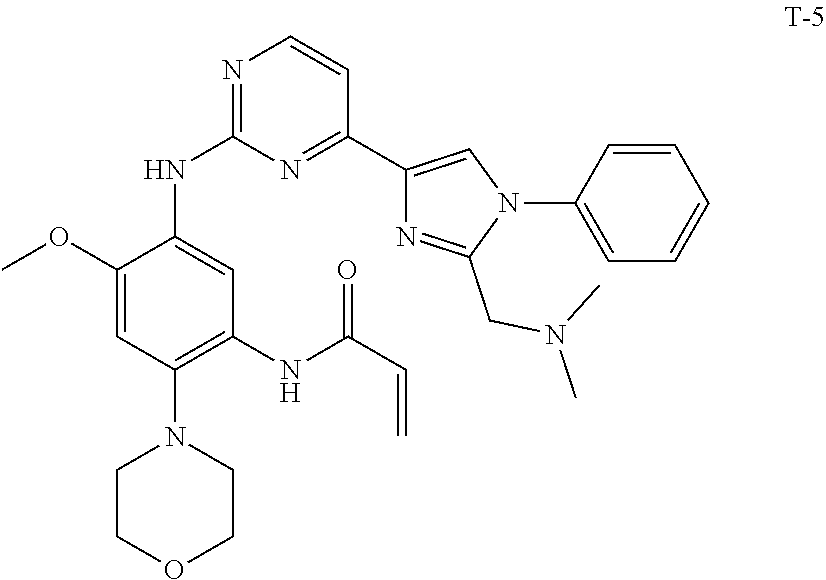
C1N(C2=C(NC(C=C)=O)C=C(NC3=NC=CC(C4=CN(C5=CC=CC=C5)C(CN(C)C)=N4)=N3)C(OC)=C2)CCOC1
